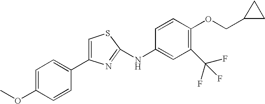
C1(C2=CC=C(OC)C=C2)=CSC(NC2=CC(C(F)(F)F)=C(OCC3CC3)C=C2)=N1
